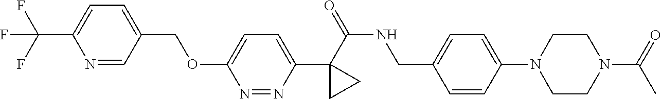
C1(C(=O)NCC2=CC=C(N3CCN(C(=O)C)CC3)C=C2)(C2=CC=C(OCC3=CC=C(C(F)(F)F)N=C3)N=N2)CC1
